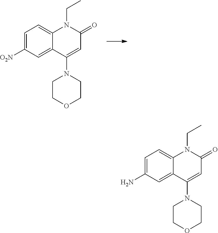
C1=C([O2N])C=C2C(=C1)N(CC)C(=O)C=C2N1CCOCC1.C1=C(N)C=C2C(=C1)N(CC)C(=O)C=C2N1CCOCC1
